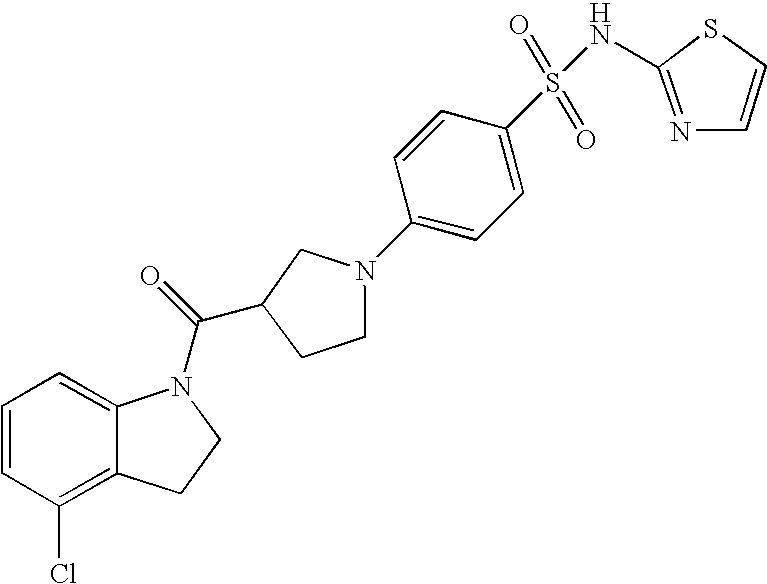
C1=CC(Cl)=C2C(=C1)N(C(=O)C1CCN(C3=CC=C(S(=O)(=O)NC4=NC=CS4)C=C3)C1)CC2
